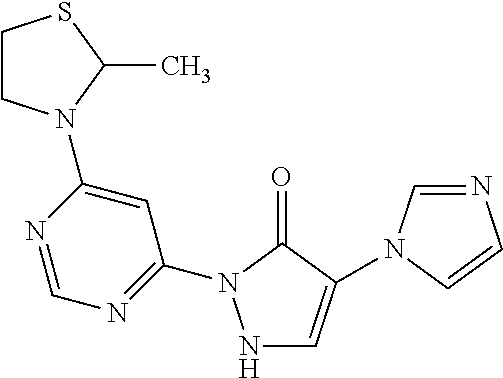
N1C=C(N2C=NC=C2)C(=O)N1C1=NC=NC(N2CCSC2C)=C1
